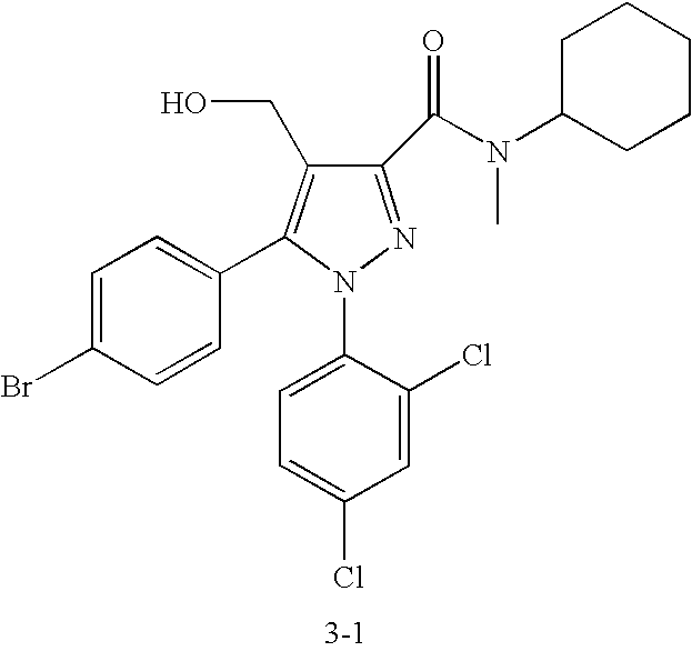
C1(C(N(C2CCCCC2)C)=O)=NN(C2=CC=C(Cl)C=C2Cl)C(C2=CC=C(Br)C=C2)=C1CO
